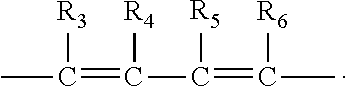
CC([R3])=C([R4])C(=C(C)[R6])[R5]
